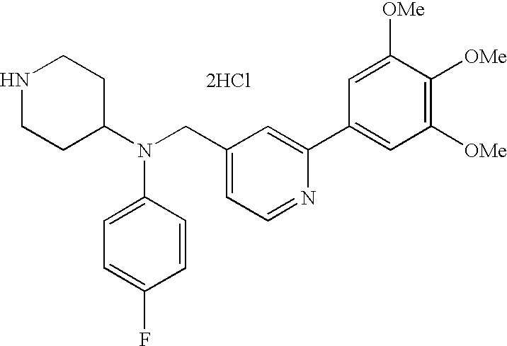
N1CCC(N(CC2=CC=NC(C3=CC([OMe])=C([OMe])C([OMe])=C3)=C2)C2=CC=C(F)C=C2)CC1.[2HCl]
